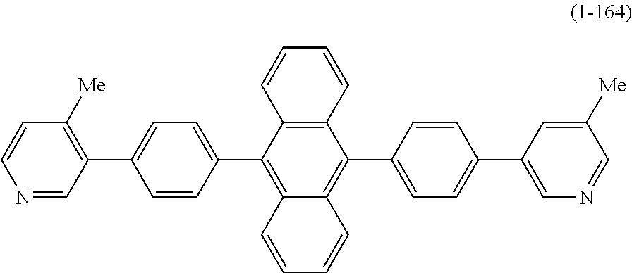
C12=C(C(C3=CC=C(C4=C([Me])C=CN=C4)C=C3)=C3C(=C1C1=CC=C(C4=CN=CC([Me])=C4)C=C1)C=CC=C3)C=CC=C2
